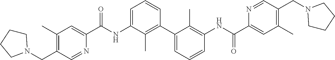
C1(C)=C(CN2CCCC2)C=NC(C(NC2=CC=CC(C3=CC=CC(NC(C4=CC(C)=C(CN5CCCC5)C=N4)=O)=C3C)=C2C)=O)=C1
